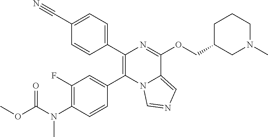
C1(C2=CC=C(C#N)C=C2)=C(C2=CC(F)=C(N(C(OC)=O)C)C=C2)N2C(=CN=C2)C(OCC2CCCN(C)C2)=N1
